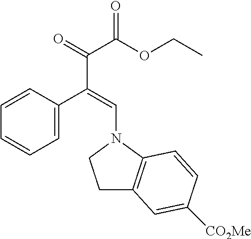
C1=C(C(=CN2CCC3=C2C=CC([CO2Me])=C3)C(=O)C(OCC)=O)C=CC=C1
